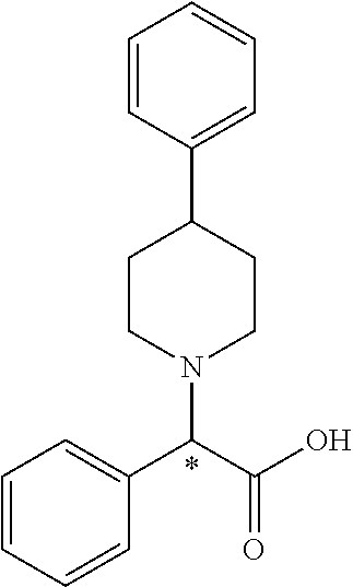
C1=CC=CC(C(C(O)=O)N2CCC(C3=CC=CC=C3)CC2)=C1
